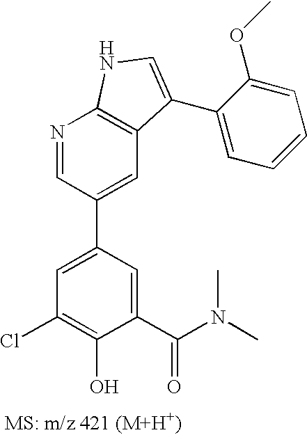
N1=CC(C2=CC(Cl)=C(O)C(C(N(C)C)=O)=C2)=CC2=C1NC=C2C1=CC=CC=C1OC
